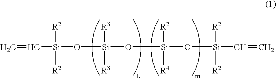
C=C[Si](O[Si](O[Si](O[Si](C=C)([R2])[R2])([R4])[R2])([R3])[R3])([R2])[R2]
